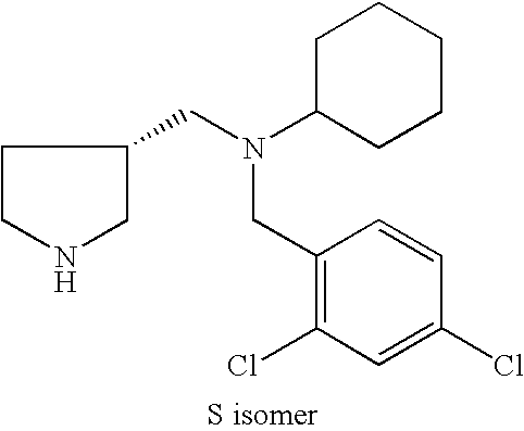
C1(CN(CC2CCNC2)C2CCCCC2)=C(Cl)C=C(Cl)C=C1
